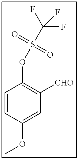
C1=CC(OC)=CC([CHO])=C1OS(=O)(=O)C(F)(F)F
